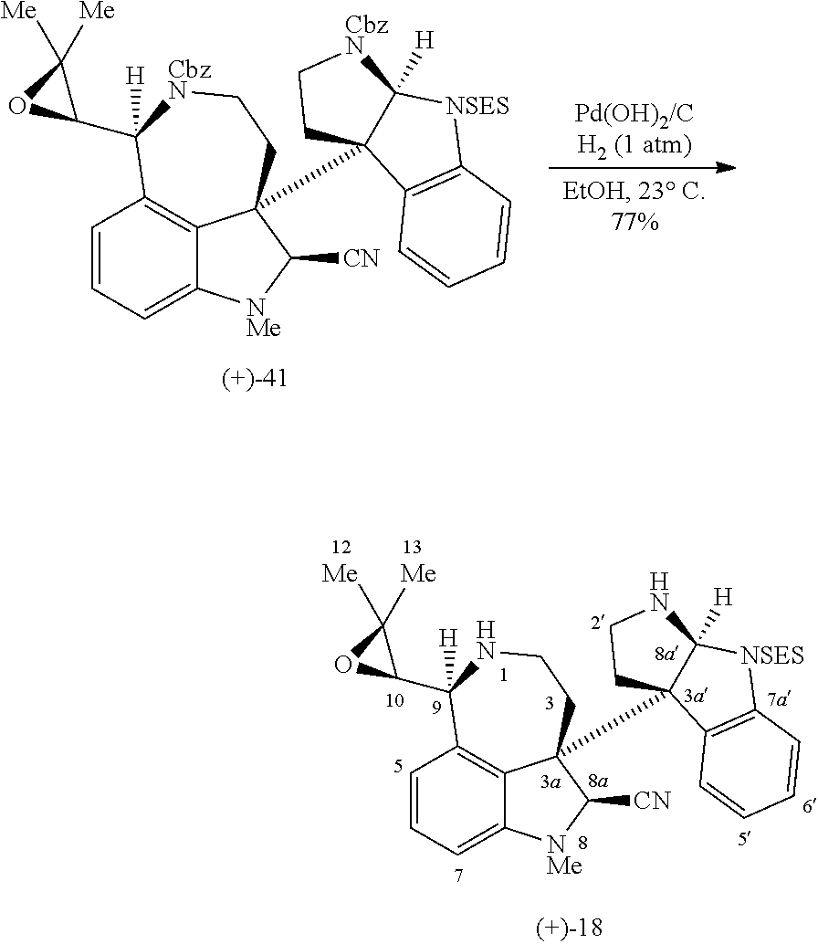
C1=CC=C2C3=C1C(C1OC1([Me])[Me])([H])[CbzN]CCC3(C13C([H])([NSES]C4=C1C=CC=C4)[CbzN]CC3)C([CN])[NMe]2.C1=CC=C2C3=C1C(C1C([Me])([Me])O1)([H])NCCC3(C13C([H])([NSES]C4=C1C=CC=C4)NCC3)C([CN])[NMe]2
